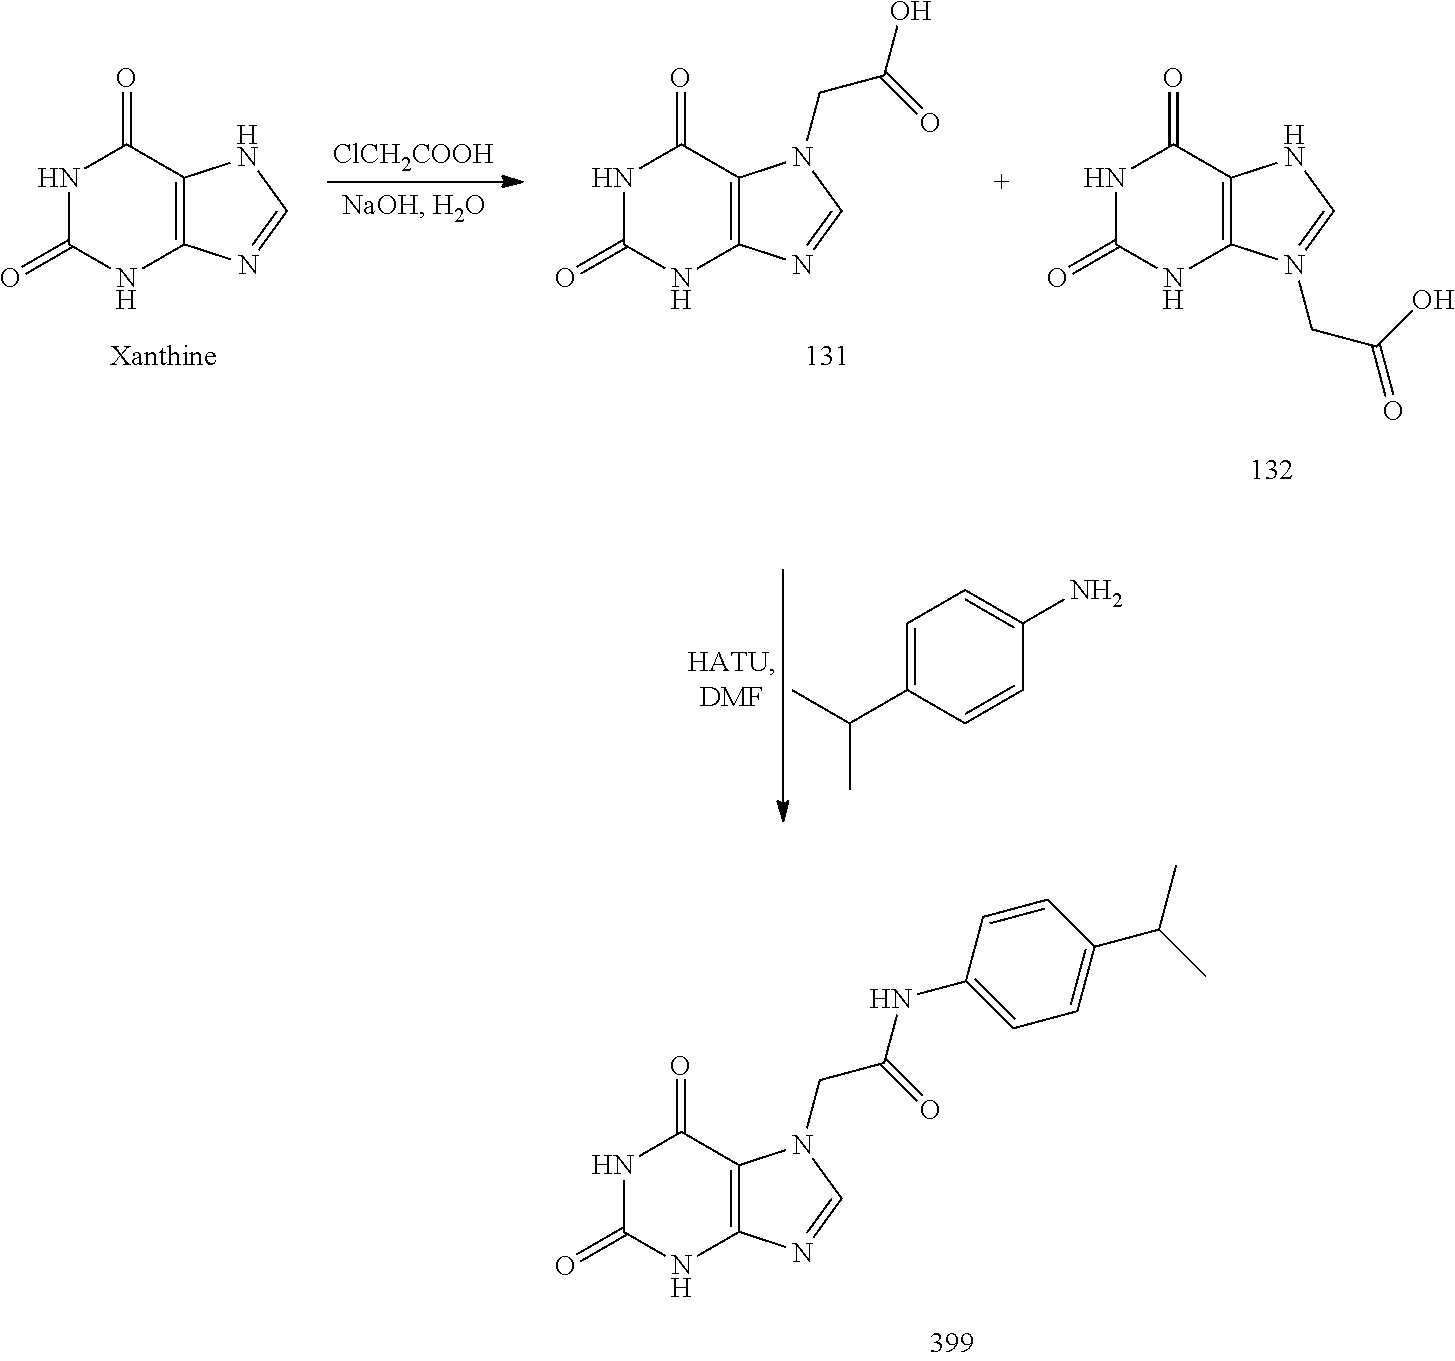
N1C(=O)NC2=C(C1=O)NC=N2.[ClCH2COOH].N1C(=O)NC2=C(C1=O)N(CC(=O)O)C=N2.N1C(=O)NC2=C(C1=O)NC=N2CC(O)=O.C1=C(C(C)C)C=CC(N)=C1.N1C(=O)NC2=C(C1=O)N(CC(=O)NC1=CC=C(C(C)C)C=C1)C=N2
